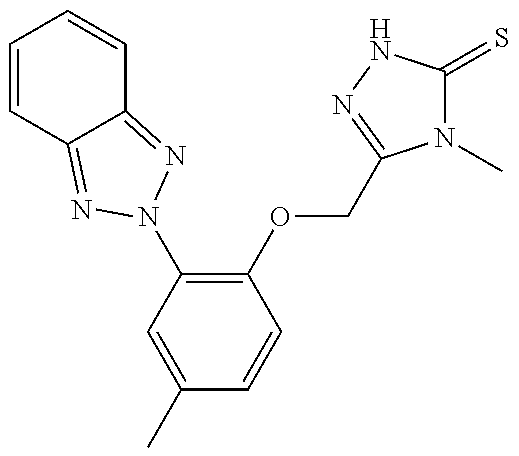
C1(C)=CC(N2N=C3C=CC=CC3=N2)=C(OCC2=NNC(=S)N2C)C=C1
